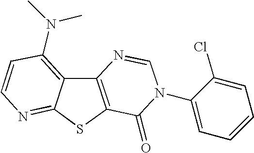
C12=C(SC3=NC=CC(N(C)C)=C13)C(=O)N(C1=CC=CC=C1Cl)C=N2
